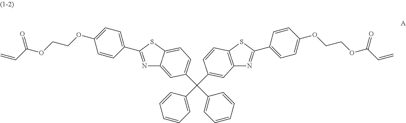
N1=C(C2=CC=C(OCCOC(C=C)=O)C=C2)SC2=CC=C(C(C3=CC4=C(SC(C5=CC=C(OCCOC(C=C)=O)C=C5)=N4)C=C3)(C3=CC=CC=C3)C3=CC=CC=C3)C=C12
